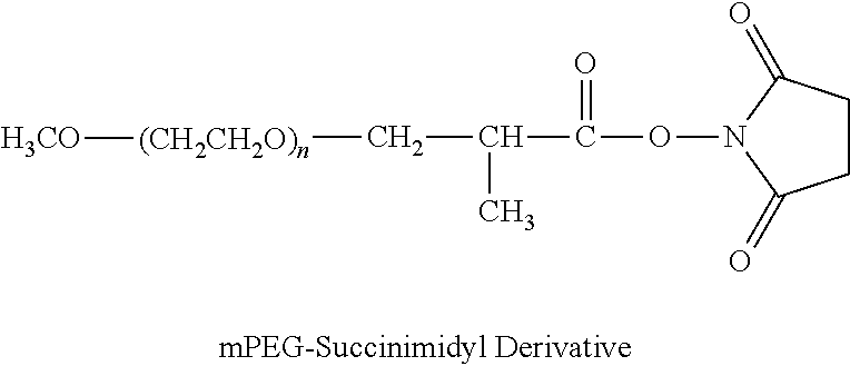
C1CC(=O)N(OC(C(C[(CH2CH2O)n][H3CO])C)=O)C1=O
